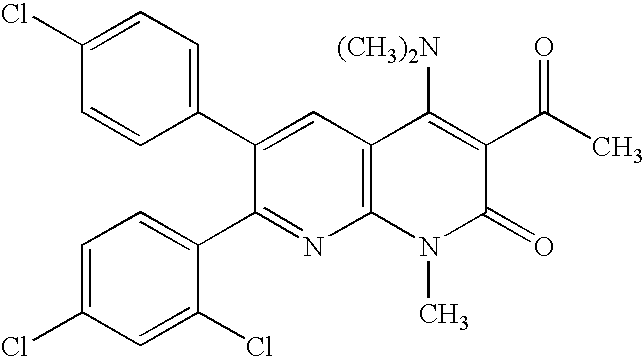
C1(Cl)=CC=C(C2=CC3=C(N=C2C2=CC=C(Cl)C=C2Cl)N(C)C(=O)C(C(C)=O)=C3[(CH3)2N])C=C1
